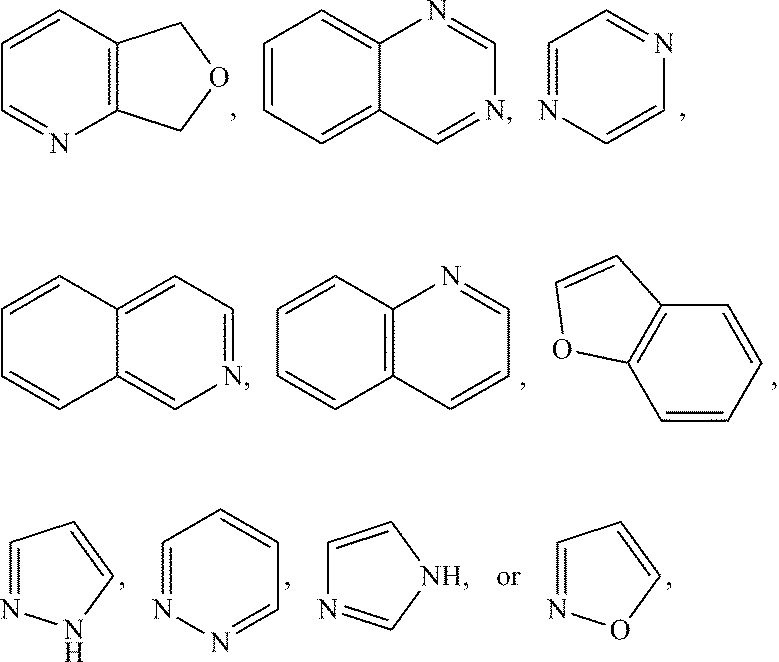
C1=CC2=C(N=C1)COC2.C1=NC=CN=C1.C1=CC=C2C(=C1)N=CN=C2.C1=CC2=C(C=C1)C=CC=N2.C1=CC=CC2=C1OC=C2.C1=CC2=CC=NC=C2C=C1.C1=NOC=C1.C1=NN=CC=C1.C1=NNC=C1.C1=C[NH]C=N1
